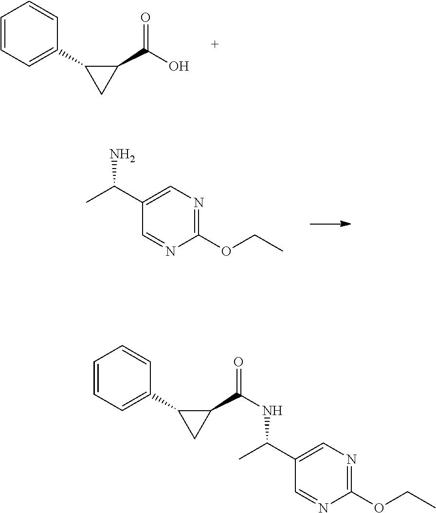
C1=CC=C(C2CC2C(O)=O)C=C1.C1(C(C)N)=CN=C(OCC)N=C1.C1=CC=C(C2CC2C(NC(C)C2=CN=C(OCC)N=C2)=O)C=C1
